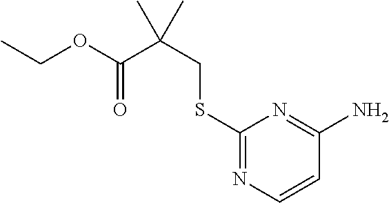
S(C1=NC=CC(N)=N1)CC(C)(C(OCC)=O)C
